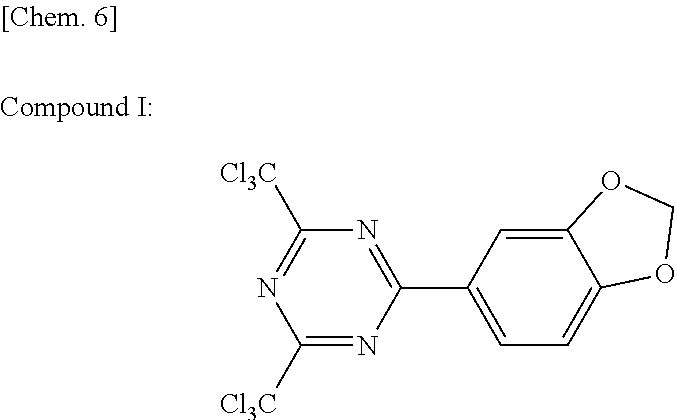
C1([Cl3C])=NC(C2=CC=C3C(=C2)OCO3)=NC([Cl3C])=N1
